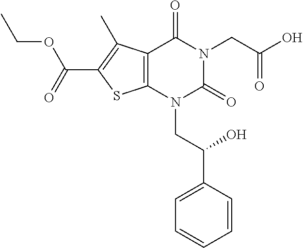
C12=C(N(CC(C3=CC=CC=C3)O)C(=O)N(CC(O)=O)C1=O)SC(C(=O)OCC)=C2C
